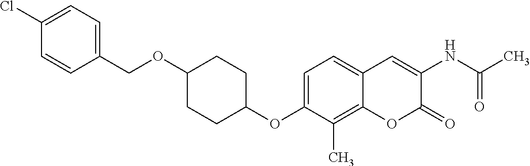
C1=C(OC2CCC(OCC3=CC=C(Cl)C=C3)CC2)C(C)=C2C(=C1)C=C(NC(C)=O)C(=O)O2
